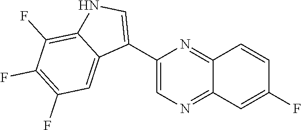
C1=C(C2=CNC3=C(F)C(F)=C(F)C=C23)N=C2C(=N1)C=C(F)C=C2
